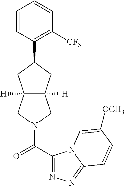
C1=CC(C2CC3([H])C([H])(C2)CN(C(C2=NN=C4N2C=C([OCH3])C=C4)=O)C3)=C([CF3])C=C1
